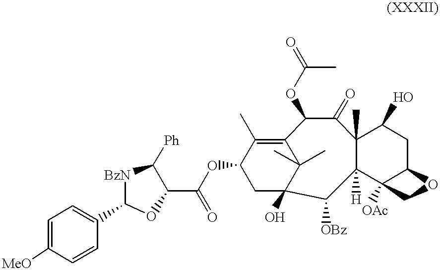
C1C2(O)C(C)(C)C(=C(C)C1OC(C1OC(C3=CC=C([MeO])C=C3)[BzN]C1[Ph])=O)C(OC(C)=O)C(=O)C1(C)C([H])(C3([OAc])C(CC1O)OC3)C2[OBz]
